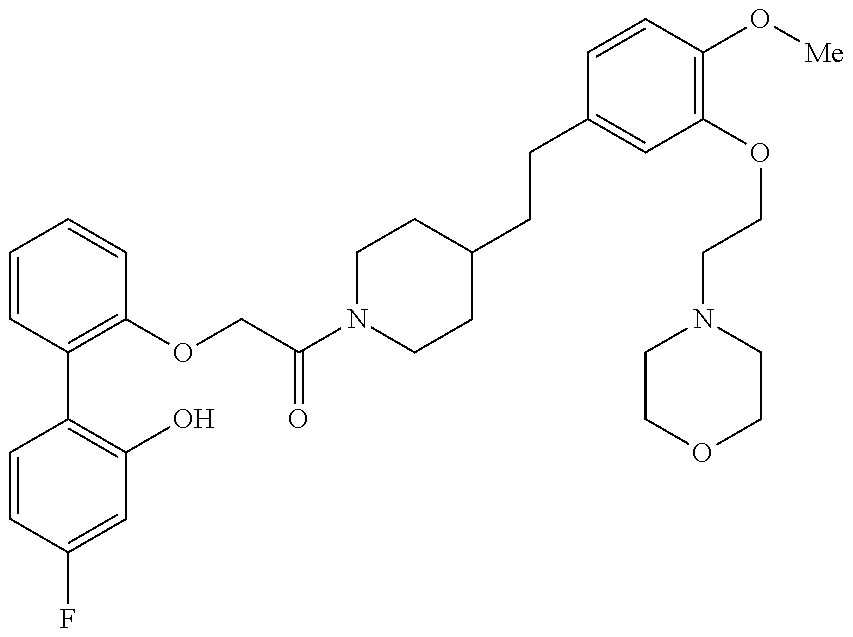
C1=CC(F)=CC(O)=C1C1=C(OCC(N2CCC(CCC3=CC(OCCN4CCOCC4)=C(O[Me])C=C3)CC2)=O)C=CC=C1
